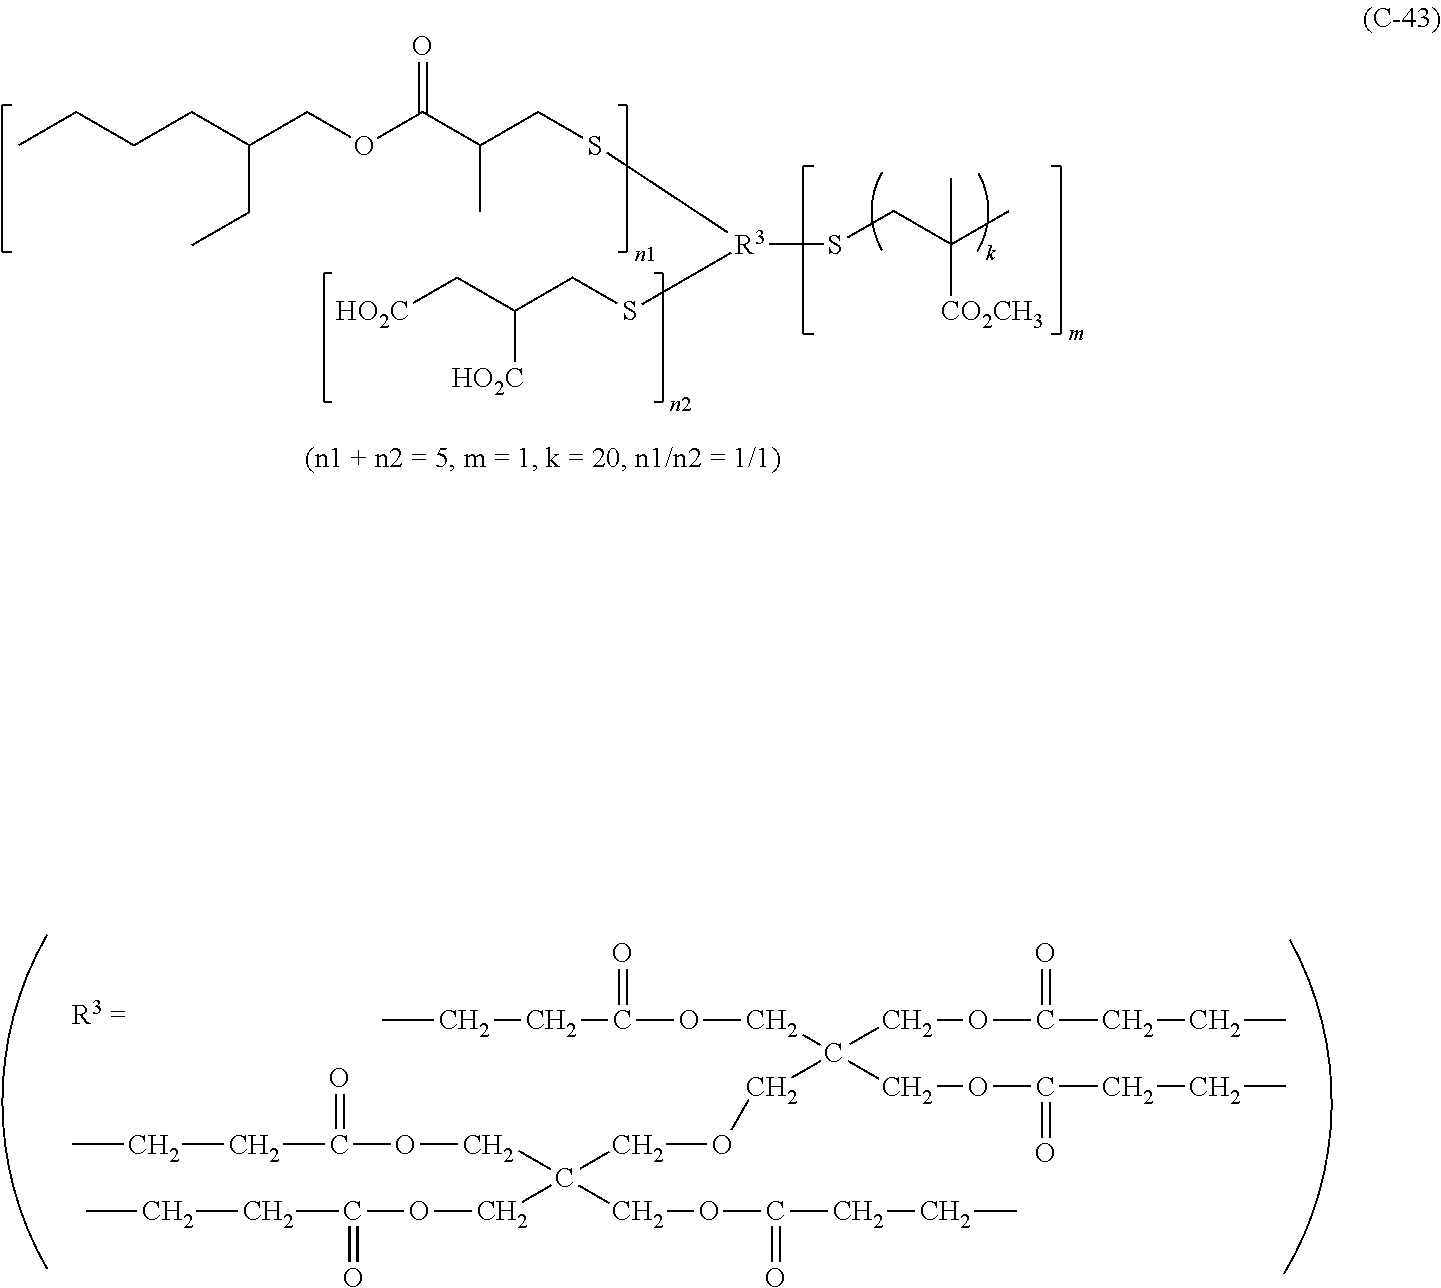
[HO2C]CC(CS[R3](SCC(C(OCC(CCCC)CC)=O)C)SCC(C)(C)[CO2CH3])[HO2C].C(CC(OCC(COCC(COC(=O)CCC)(COC(=O)CCC)COC(=O)CCC)(COC(=O)CCC)COC(=O)CCC)=O)C
